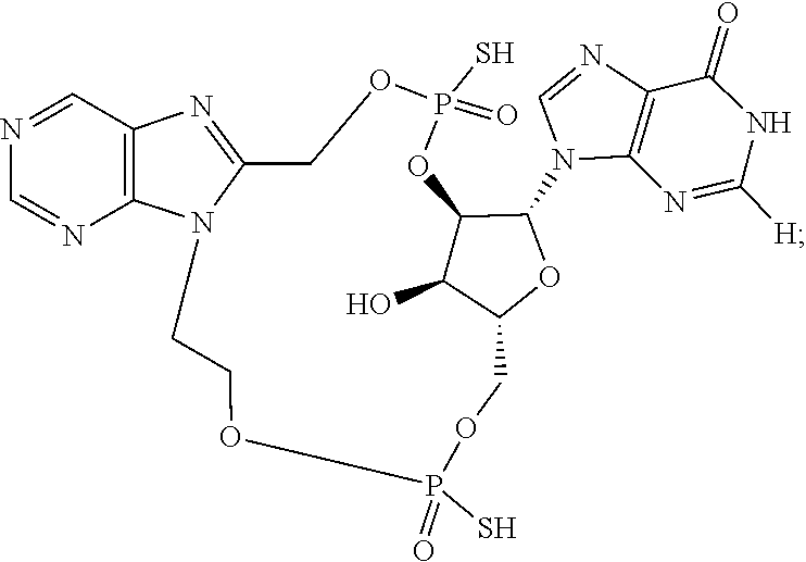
C1=NC2=C(N1C1C3C(O)C(COP(S)(=O)OCCN4C(=NC5=C4N=CN=C5)COP(S)(=O)O3)O1)N=C([H])NC2=O
